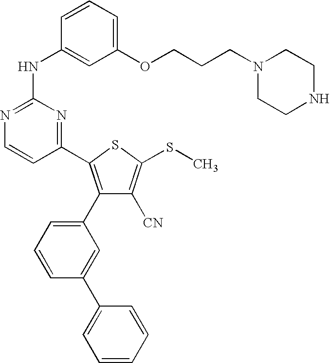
C1=CC(NC2=NC=CC(C3=C(C4=CC=CC(C5=CC=CC=C5)=C4)C([CN])=C(SC)S3)=N2)=CC(OCCCN2CCNCC2)=C1
